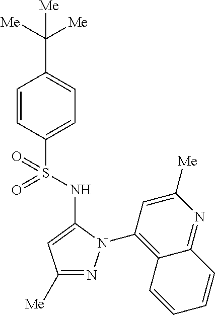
C1=CC(S(=O)(NC2=CC([Me])=NN2C2=C3C(=NC([Me])=C2)C=CC=C3)=O)=CC=C1C([Me])([Me])[Me]
